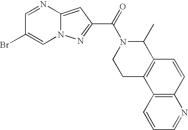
N1=CC(Br)=CN2C1=CC(C(=O)N1CCC3=C(C1C)C=CC1=C3C=CC=N1)=N2
